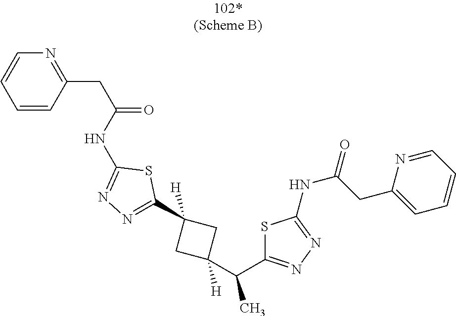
C1=CC(CC(=O)NC2=NN=C(C3([H])CC([H])(C(C4=NN=C(NC(CC5=CC=CC=N5)=O)S4)C)C3)S2)=NC=C1
